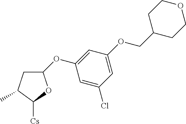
C1C(C)C([Cs])OC1OC1=CC(OCC2CCOCC2)=CC(Cl)=C1
